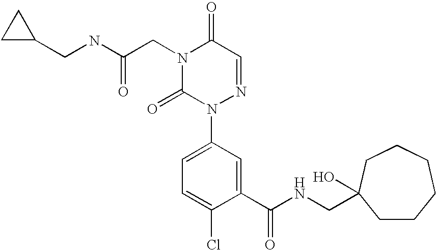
C1(C(NCC2(O)CCCCCC2)=O)=CC(N2N=CC(=O)N(CC(NCC3CC3)=O)C2=O)=CC=C1Cl
